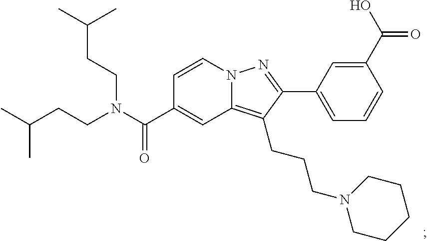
N12C(=C(CCCN3CCCCC3)C(C3=CC=CC(C(O)=O)=C3)=N1)C=C(C(N(CCC(C)C)CCC(C)C)=O)C=C2
